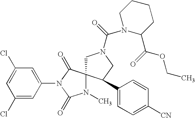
C1N(C(N2C(C(=O)OCC)CCCC2)=O)CC(C2=CC=C([CN])C=C2)C12N(C)C(=O)N(C1=CC(Cl)=CC(Cl)=C1)C2=O
